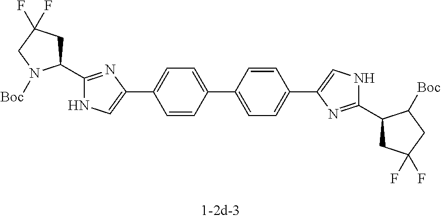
C1=C(C2=CNC(C3CC(F)(F)CN3[Boc])=N2)C=CC(C2=CC=C(C3=CNC(C4CC(F)(F)CC4[Boc])=N3)C=C2)=C1
